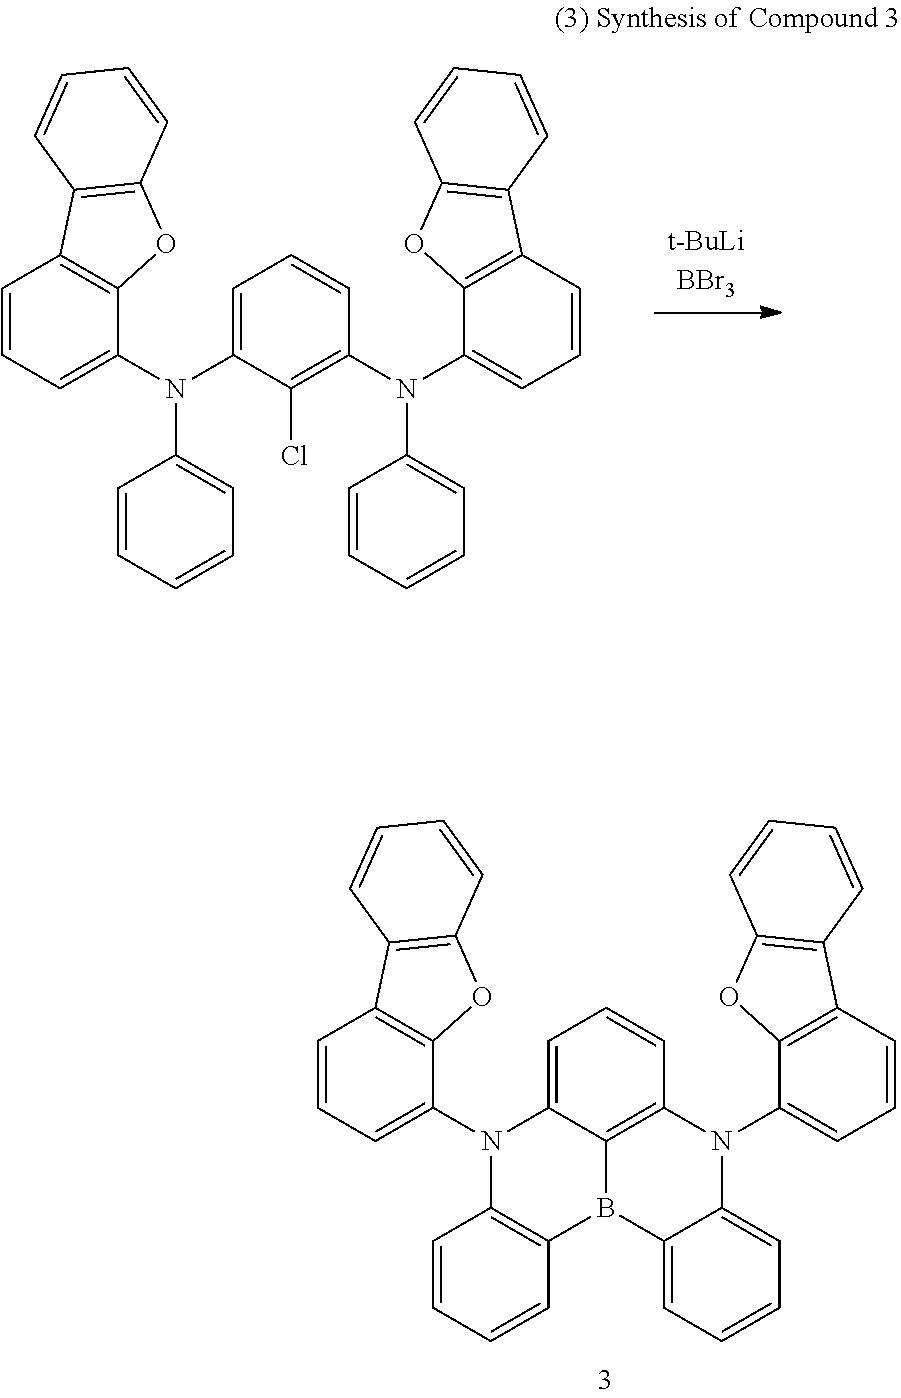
C1=CC=C(N(C2=CC=CC(N(C3=CC=CC4=C3OC3=C4C=CC=C3)C3=CC=CC=C3)=C2Cl)C2=CC=CC=C2)C2=C1C1=C(O2)C=CC=C1.C1=CC=C(N2C3=CC=CC4=C3B(C3=C2C=CC=C3)C2=CC=CC=C2N4C2=CC=CC3=C2OC2=C3C=CC=C2)C2=C1C1=C(O2)C=CC=C1
